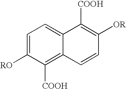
C1=C([RO])C([COOH])=C2C(=C1)C([COOH])=C([OR])C=C2
